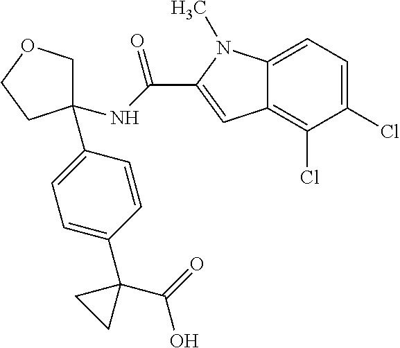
C1(C2=CC=C(C3(C(=O)O)CC3)C=C2)(NC(=O)C2=CC3=C(Cl)C(Cl)=CC=C3N2C)COCC1
